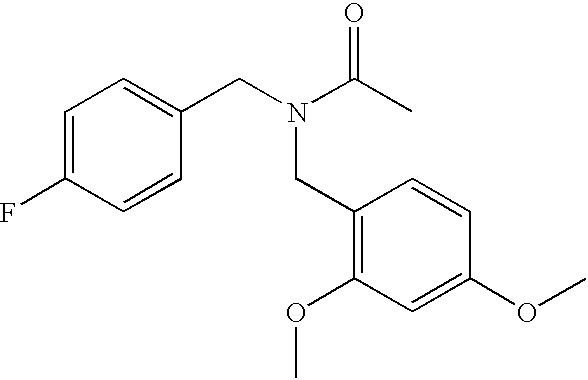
C1=C(F)C=CC(CN(C(C)=O)CC2=C(OC)C=C(OC)C=C2)=C1
